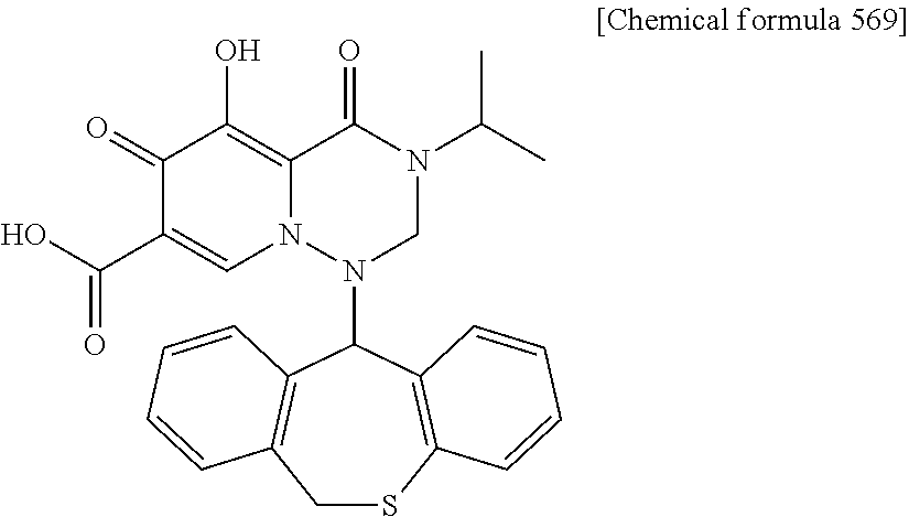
C12=C(O)C(=O)C(C(O)=O)=CN1N(C1C3=C(SCC4=C1C=CC=C4)C=CC=C3)CN(C(C)C)C2=O
